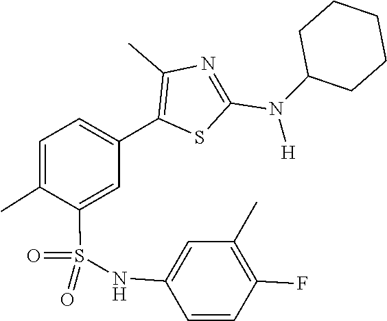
C1CC(N(C2=NC(C)=C(C3=CC=C(C)C(S(=O)(NC4=CC(C)=C(F)C=C4)=O)=C3)S2)[H])CCC1
